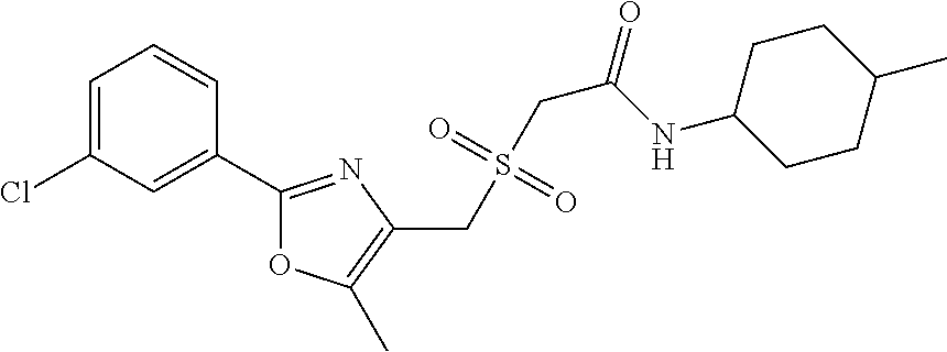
C1=C(Cl)C=C(C2=NC(CS(=O)(=O)CC(NC3CCC(C)CC3)=O)=C(C)O2)C=C1
